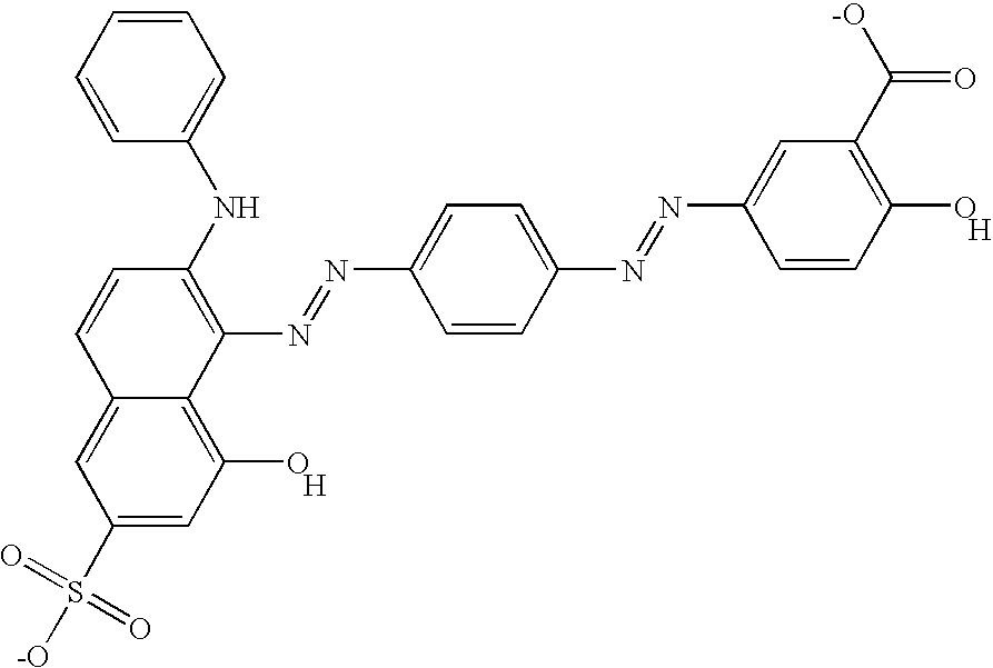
C12=CC(S([-O])(=O)=O)=CC(O)=C1C(N=NC1=CC=C(N=NC3=CC(C(=O)[-O])=C(O)C=C3)C=C1)=C(NC1=CC=CC=C1)C=C2.[H].[H]
